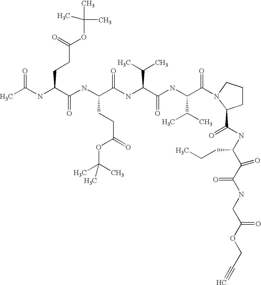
CC(NC(C(NC(C(NC(C(NC(C(=O)N1CCCC1C(NC(C(C(NCC(=O)OCC#C)=O)=O)CCC)=O)C(C)C)=O)C(C)C)=O)CCC(=O)OC(C)(C)C)=O)CCC(OC(C)(C)C)=O)=O
